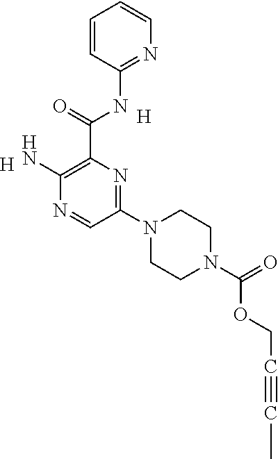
[H].[H].C1(N2CCN(C(=O)OCC#CC)CC2)=NC(C(=O)NC2=NC=CC=C2)=C(N)N=C1
